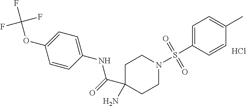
C1=CC(NC(=O)C2(N)CCN(S(=O)(=O)C3=CC=C(C)C=C3)CC2)=CC=C1OC(F)(F)F.Cl
